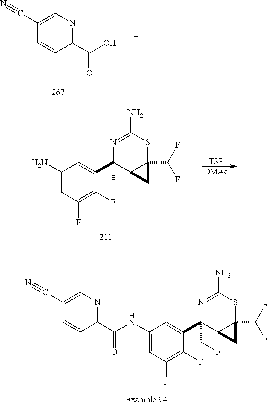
C1(C(O)=O)=NC=C(C#N)C=C1C.[T3P].[DMAc].C1(N)=CC(F)=C(F)C(C2(C)C3C(C(F)F)(SC(N)=N2)C3)=C1.C1(NC(C2=NC=C(C#N)C=C2C)=O)=CC(F)=C(F)C(C2(CF)C3C(C(F)F)(SC(N)=N2)C3)=C1
